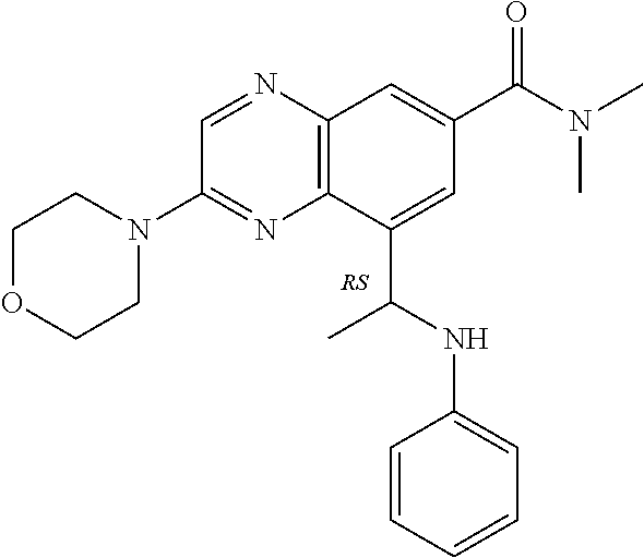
C12=C(N=CC(N3CCOCC3)=N1)C=C(C(N(C)C)=O)C=C2C(NC1=CC=CC=C1)C
